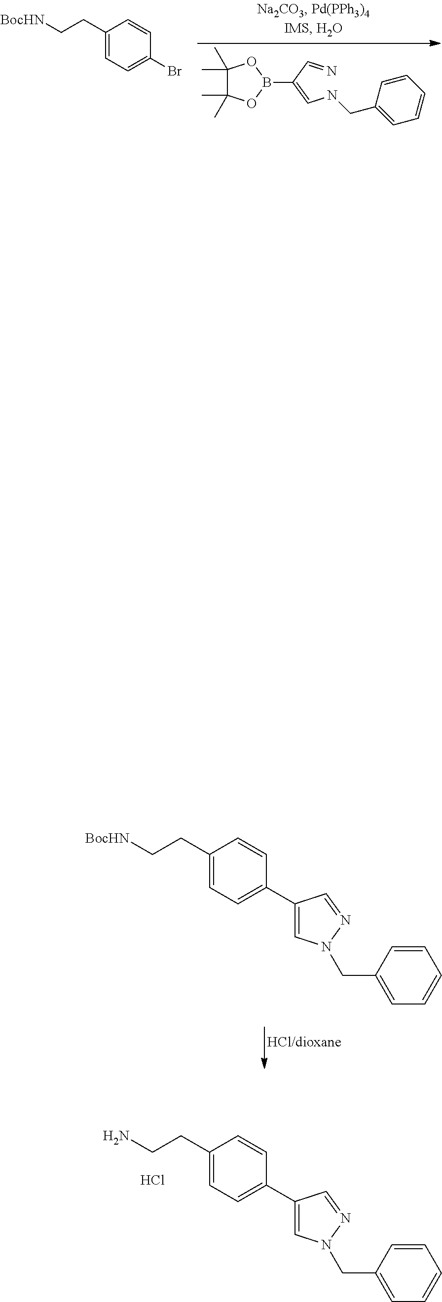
C1(CCN)=CC=C(C2=CN(CC3=CC=CC=C3)N=C2)C=C1.Cl.C1(C)(C)C(C)(C)OB(C(=CNCC2=CC=CC=C2)C=N)O1.C1(CC[BocHN])=CC=C(Br)C=C1.C1(CC[BocHN])=CC=C(C2=CN(CC3=CC=CC=C3)N=C2)C=C1
